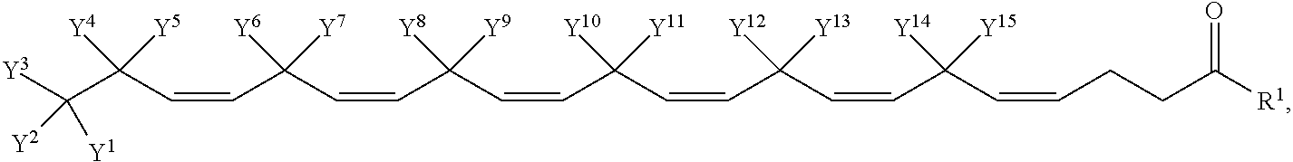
[R1]C(=O)CCC=CC(C=CC(C=CC(C=CC([Y8])([Y9])C=CC([Y6])([Y7])C=CC(C([Y1])([Y3])[Y2])([Y4])[Y5])([Y10])[Y11])([Y12])[Y13])([Y14])[Y15]
